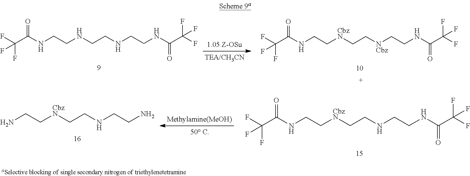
C(C(NCCNCCNCCNC(C(F)(F)F)=O)=O)(F)(F)F.C(C(NCC[CbzN]CC[NCbz]CCNC(C(F)(F)F)=O)=O)(F)(F)F.NCC[CbzN]CCNCCN.C(C(NCC[CbzN]CCNCCNC(C(F)(F)F)=O)=O)(F)(F)F
